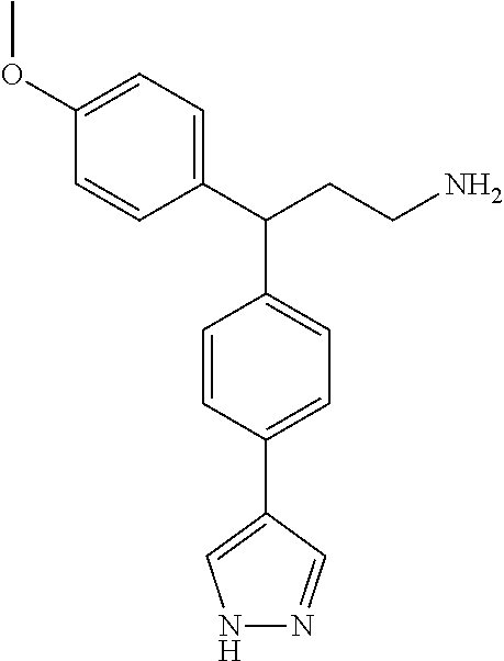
C1(C(C2=CC=C(C3=CNN=C3)C=C2)CCN)=CC=C(OC)C=C1
